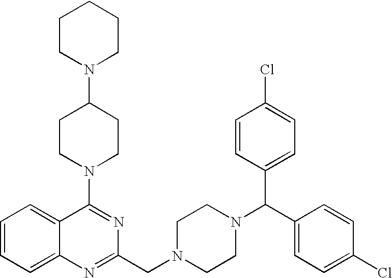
C1(N2CCC(N3CCCCC3)CC2)=NC(CN2CCN(C(C3=CC=C(Cl)C=C3)C3=CC=C(Cl)C=C3)CC2)=NC2=CC=CC=C12
